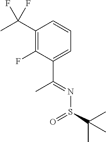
CC(C1=C(F)C(C(=NS(C(C)(C)C)=O)C)=CC=C1)(F)F
